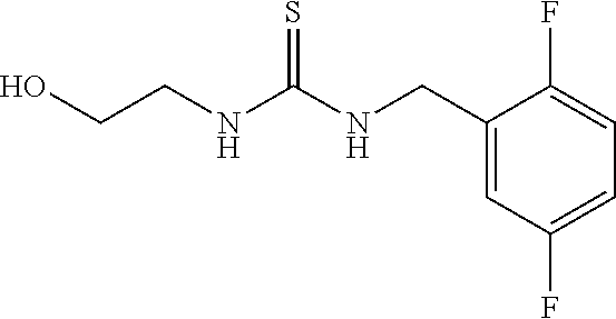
C1(CNC(NCCO)=S)=CC(F)=CC=C1F
